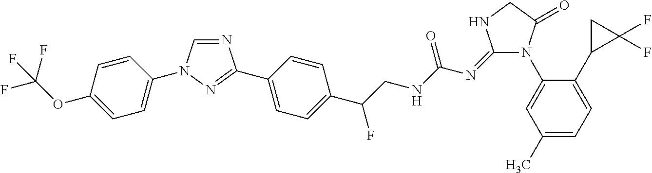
C1=CC(OC(F)(F)F)=CC=C1N1C=NC(C2=CC=C(C(CNC(N=C3N(C4=CC(C)=CC=C4C4C(F)(F)C4)C(=O)CN3)=O)F)C=C2)=N1
